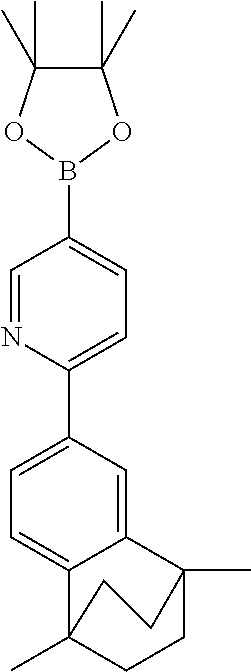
C1=NC(C2=CC=C3C4(C)CCC(C)(C3=C2)CC4)=CC=C1B1OC(C)(C)C(C)(C)O1
